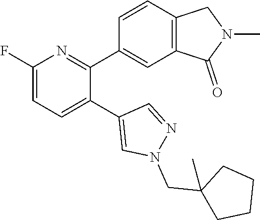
C1(F)=CC=C(C2=CN(CC3(C)CCCC3)N=C2)C(C2=CC3=C(C=C2)CN(C)C3=O)=N1
